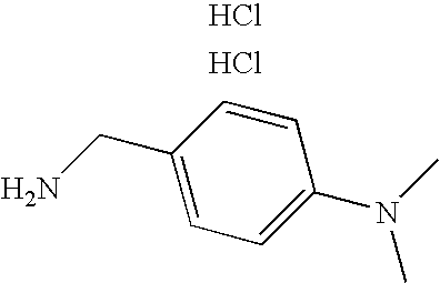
C1=CC(CN)=CC=C1N(C)C.Cl.Cl
